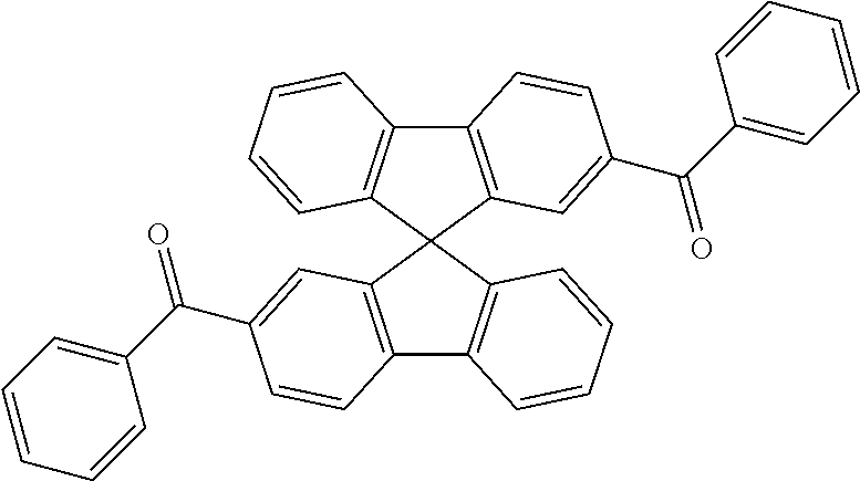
C12=C(C3(C4=C1C=CC=C4)C1=C(C4=C3C=CC=C4)C=CC(C(C3=CC=CC=C3)=O)=C1)C=C(C(C1=CC=CC=C1)=O)C=C2
